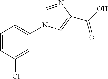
C1=CC(Cl)=CC(N2C=NC(C(O)=O)=C2)=C1
